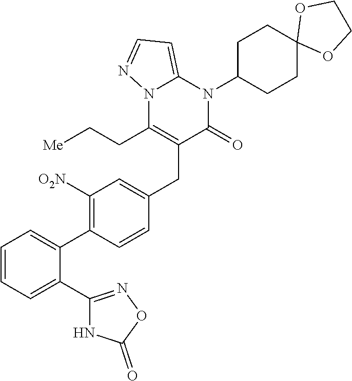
C1=C(C2=C([O2N])C=C(CC3=C(CC[Me])N4C(=CC=N4)N(C4CCC5(CC4)OCCO5)C3=O)C=C2)C(C2=NOC(=O)N2)=CC=C1
